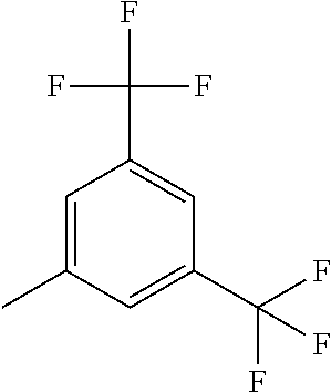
C1=C(C)C=C(C(F)(F)F)C=C1C(F)(F)F
